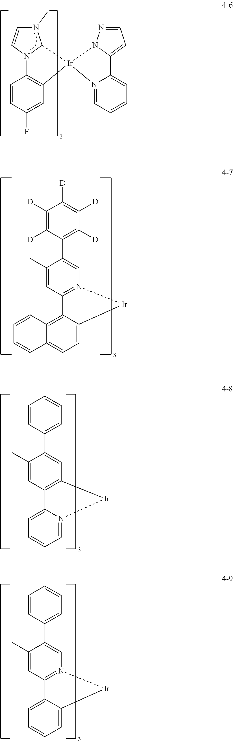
N1(C)C=CN2C1[Ir]1(C3=C2C=CC(F)=C3)N2N=CC=C2C2=CC=CC=N21.C1([D])=C([D])C(C2=CN3=C(C=C2C)C2=C4C(=CC=C2[Ir]3)C=CC=C4)=C([D])C([D])=C1[D].C1=CC(C2=CC3=C(C=C2C)C2=CC=CC=N2[Ir]3)=CC=C1.C1=CC(C2=CN3=C(C=C2C)C2=CC=CC=C2[Ir]3)=CC=C1
